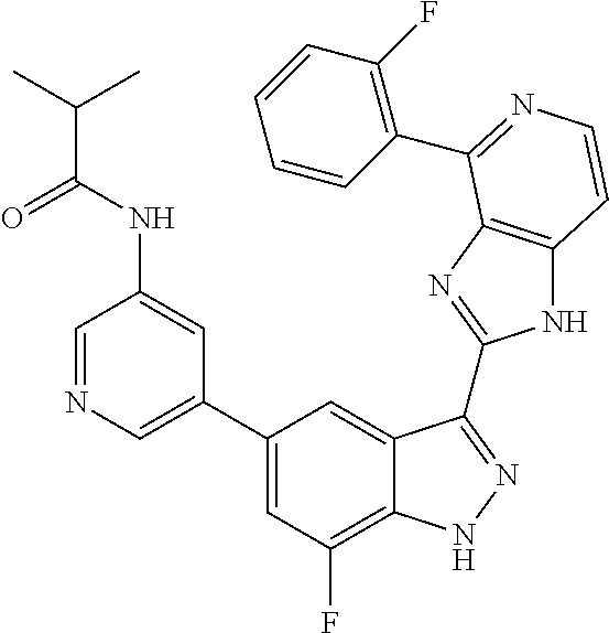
C1(C2=CN=CC(NC(=O)C(C)C)=C2)=CC(F)=C2C(=C1)C(C1=NC3=C(N1)C=CN=C3C1=C(F)C=CC=C1)=NN2
